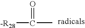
[-R28]C(=O)C
